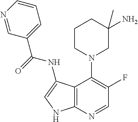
C12=C(N=CC(F)=C1N1CC(N)(C)CCC1)NC=C2NC(=O)C1=CC=CN=C1
